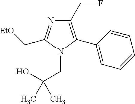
C1(CF)=C(C2=CC=CC=C2)N(CC(O)(C)C)C(C[EtO])=N1
